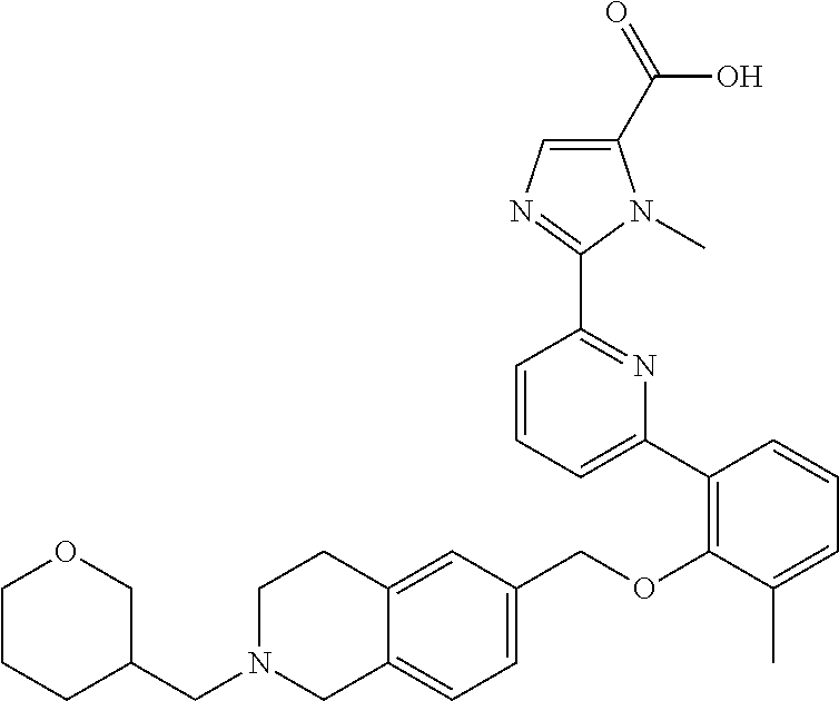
C1N(CC2COCCC2)CC2=CC=C(COC3=C(C4=CC=CC(C5=NC=C(C(=O)O)N5C)=N4)C=CC=C3C)C=C2C1
